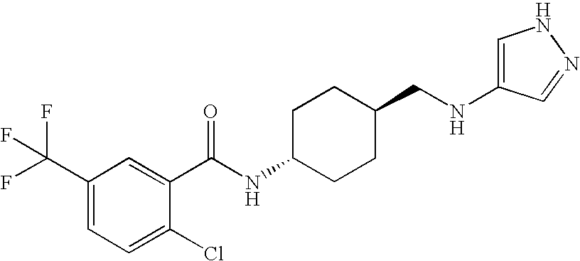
C1=C(NCC2CCC(NC(=O)C3=CC(C(F)(F)F)=CC=C3Cl)CC2)C=NN1
